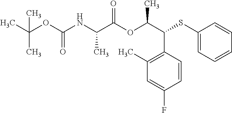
C1(C)=C(C(C(C)OC(C(NC(OC(C)(C)C)=O)C)=O)SC2=CC=CC=C2)C=CC(F)=C1
